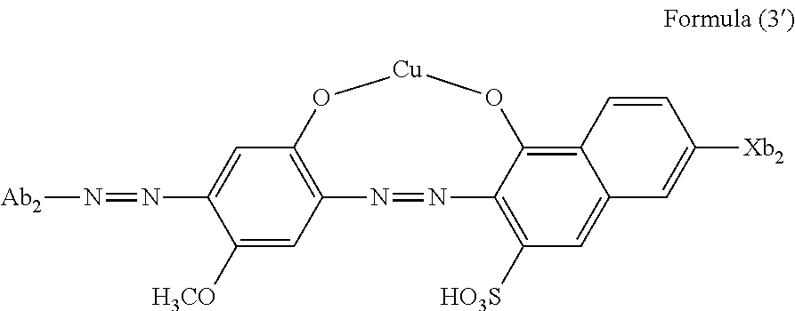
C1([H3CO])=CC2=C(C=C1N=N[Ab2])O[Cu]OC1=C3C(=CC([HO3S])=C1N=N2)C=C([Xb2])C=C3
